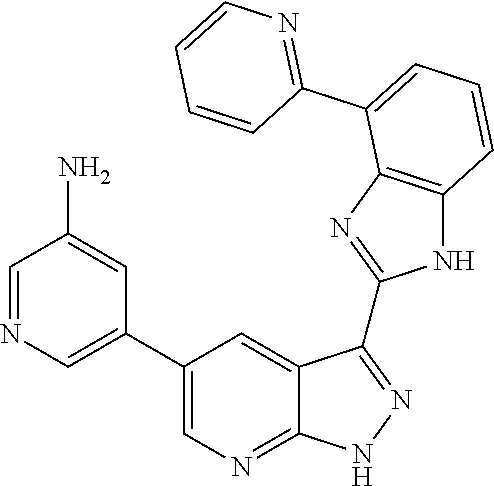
C1=NC=C(C2=CN=C3C(=C2)C(C2=NC4=C(N2)C=CC=C4C2=NC=CC=C2)=NN3)C=C1N
